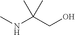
N(C(CO)(C)C)C
